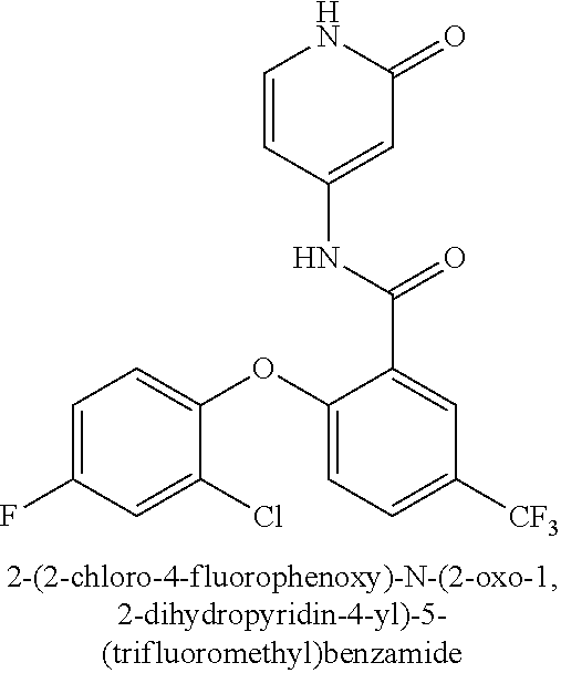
C1=CC(NC(C2=CC([CF3])=CC=C2OC2=CC=C(F)C=C2Cl)=O)=CC(=O)N1
